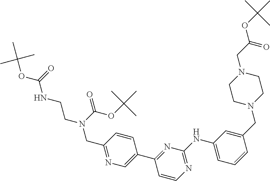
C1(CN(C(OC(C)(C)C)=O)CCNC(=O)OC(C)(C)C)=NC=C(C2=NC(NC3=CC=CC(CN4CCN(CC(=O)OC(C)(C)C)CC4)=C3)=NC=C2)C=C1
